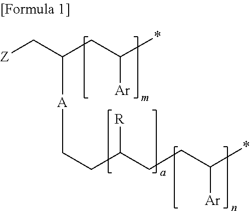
[Z]CC(CC(*)[Ar])[A]CCC(CCC(*)[Ar])[R]
